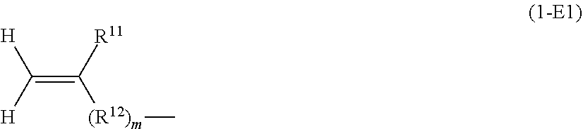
C([H])([H])=C([R11])[(R12)m]C
